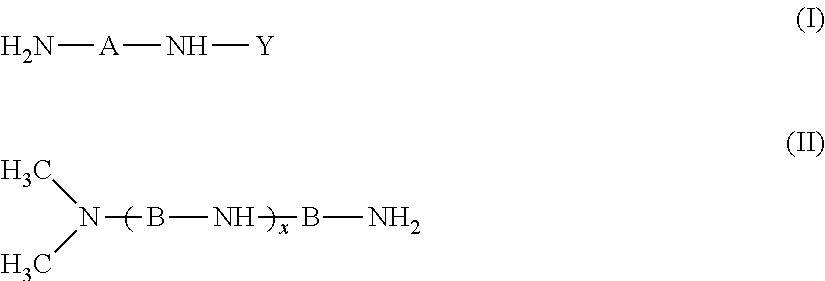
B(NBN)N(C)C.N[A]N[Y]
